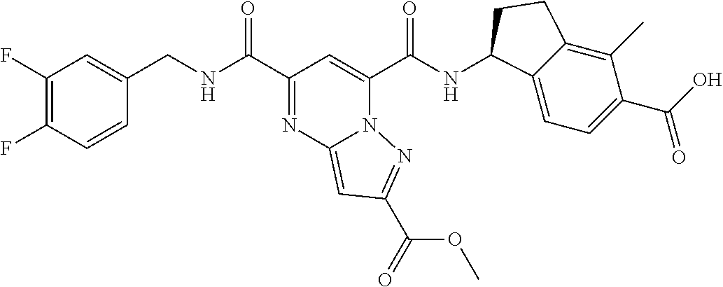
C1(F)=C(F)C=CC(CNC(C2=NC3=CC(C(OC)=O)=NN3C(C(NC3C4=CC=C(C(=O)O)C(C)=C4CC3)=O)=C2)=O)=C1
